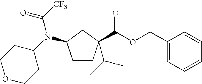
C1CC(C(OCC2=CC=CC=C2)=O)(C(C)C)CC1N(C1CCOCC1)C([CF3])=O
